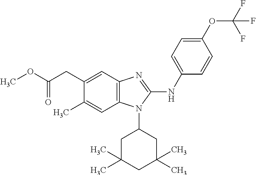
O(C(CC1=CC2=C(C=C1C)N(C1CC(C)(C)CC(C)(C)C1)C(NC1=CC=C(OC(F)(F)F)C=C1)=N2)=O)C
